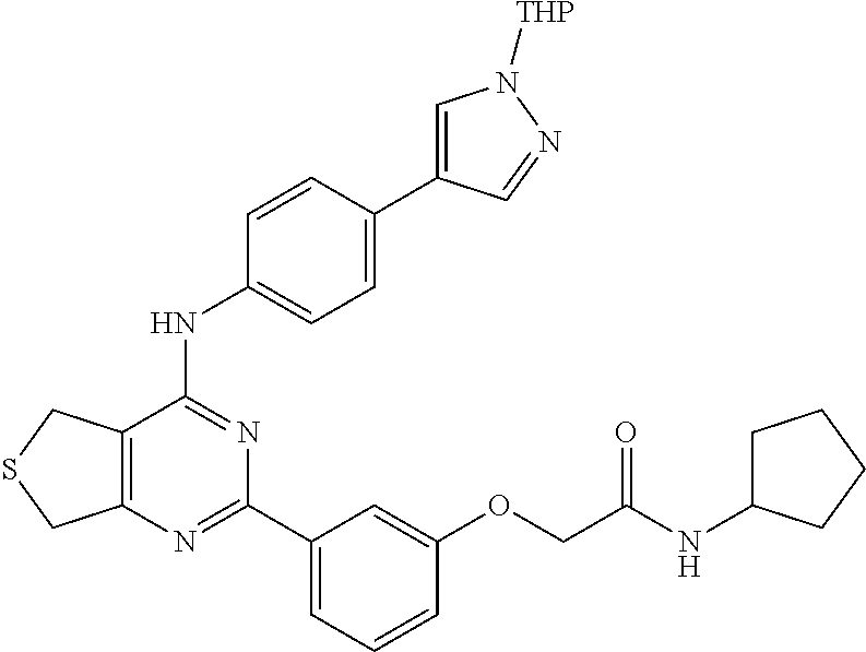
C12=C(N=C(C3=CC=CC(OCC(NC4CCCC4)=O)=C3)N=C1NC1=CC=C(C3=CN([THP])N=C3)C=C1)CSC2
